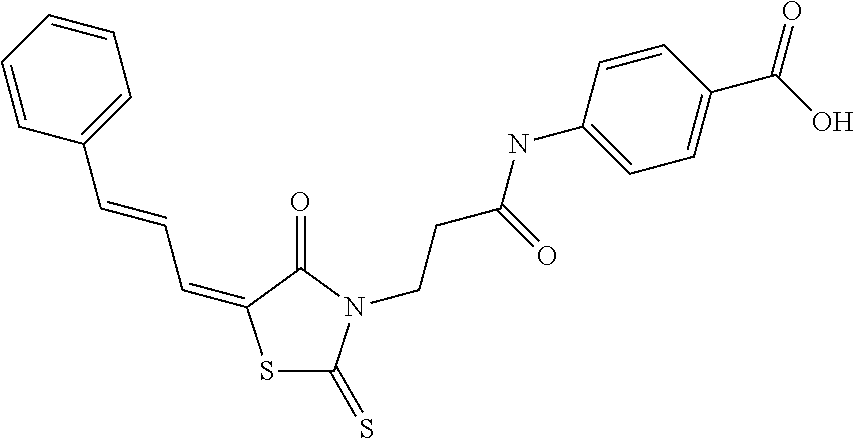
C1=CC(C=CC=C2SC(=S)N(CCC(NC3=CC=C(C(O)=O)C=C3)=O)C2=O)=CC=C1
